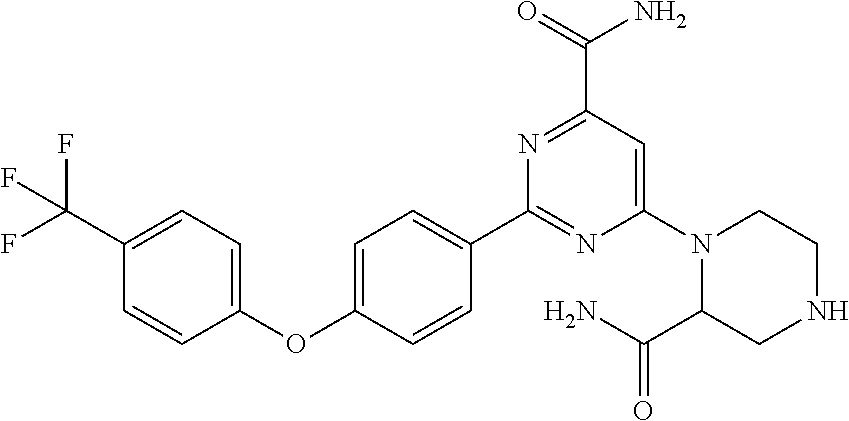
C1=CC(OC2=CC=C(C3=NC(N4CCNCC4C(N)=O)=CC(C(=O)N)=N3)C=C2)=CC=C1C(F)(F)F
